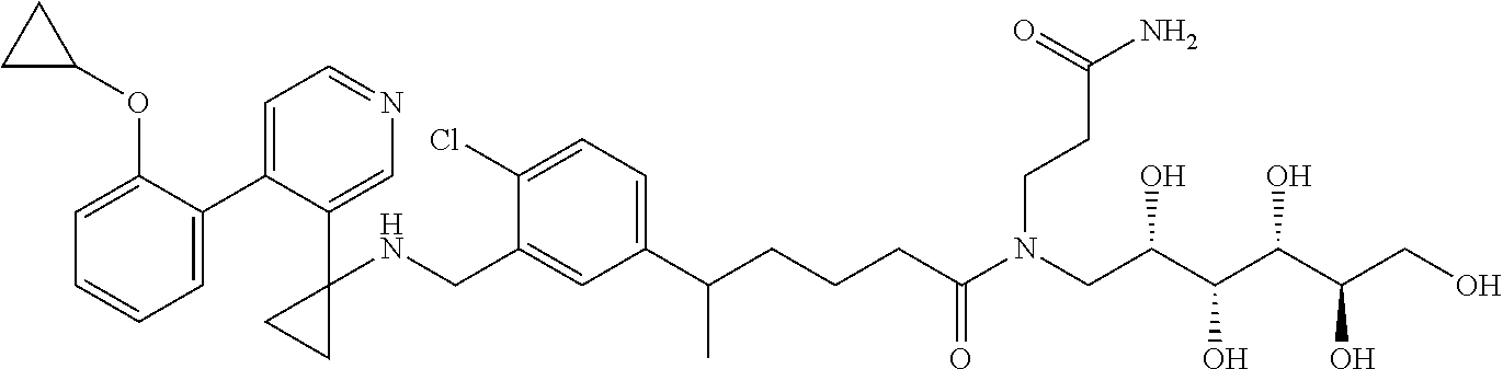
C1(C2=CC=NC=C2C2(NCC3=CC(C(CCCC(N(CC(C(C(C(CO)O)O)O)O)CCC(N)=O)=O)C)=CC=C3Cl)CC2)=CC=CC=C1OC1CC1
